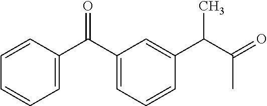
C1=C(C(C2=CC=CC=C2)=O)C=C(C(C(=O)C)C)C=C1
